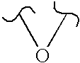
COC
